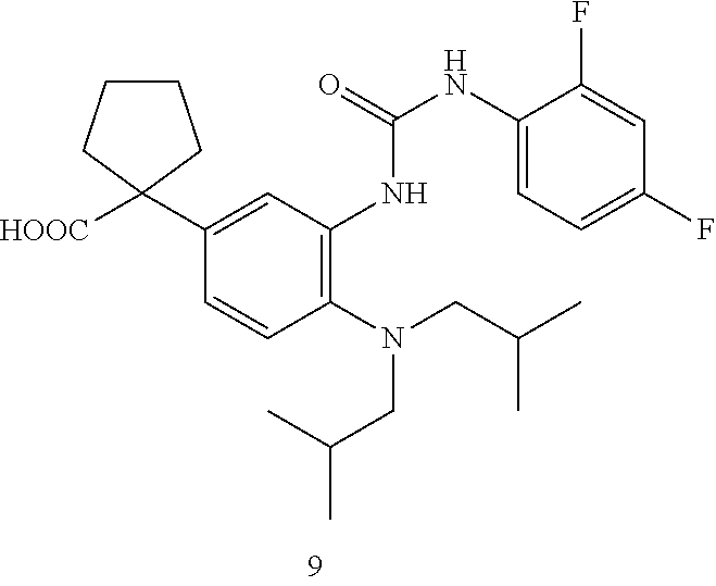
C1(C2([HOOC])CCCC2)=CC(NC(=O)NC2=CC=C(F)C=C2F)=C(N(CC(C)C)CC(C)C)C=C1
